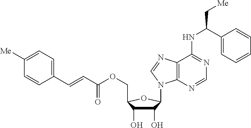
C(C1=CC=CC=C1)(NC1=NC=NC2=C1N=CN2C1C(O)C(O)C(COC(C=CC2=CC=C([Me])C=C2)=O)O1)C[Me]
